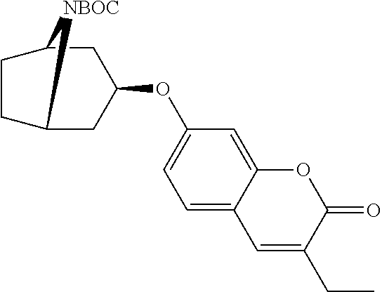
C1(OC2CC3CCC(C2)[NBOC]3)=CC=C2C(=C1)OC(=O)C(CC)=C2
